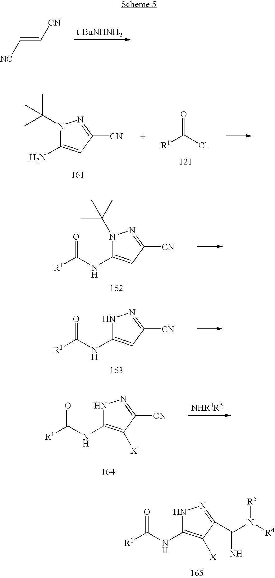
C(=C[CN])[NC].[t-BuNHNH2].N1(C(C)(C)C)C(N)=CC([CN])=N1.[R1]C(Cl)=O.N1(C(C)(C)C)C(NC([R1])=O)=CC([CN])=N1.N1C(NC([R1])=O)=CC([CN])=N1.N1C(NC([R1])=O)=C([X])C([CN])=N1.N1C(NC([R1])=O)=C([X])C(C(=N)N([R4])[R5])=N1
